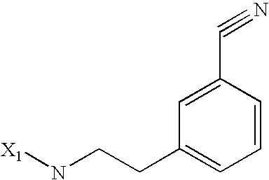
[X1]NCCC1=CC=CC(C#N)=C1
